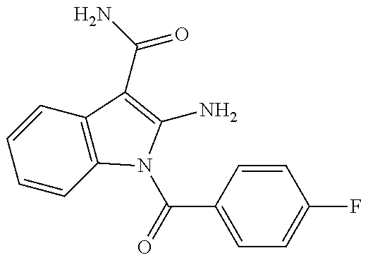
C1=CC2=C(C=C1)C(C(=O)N)=C(N)N2C(C1=CC=C(F)C=C1)=O
